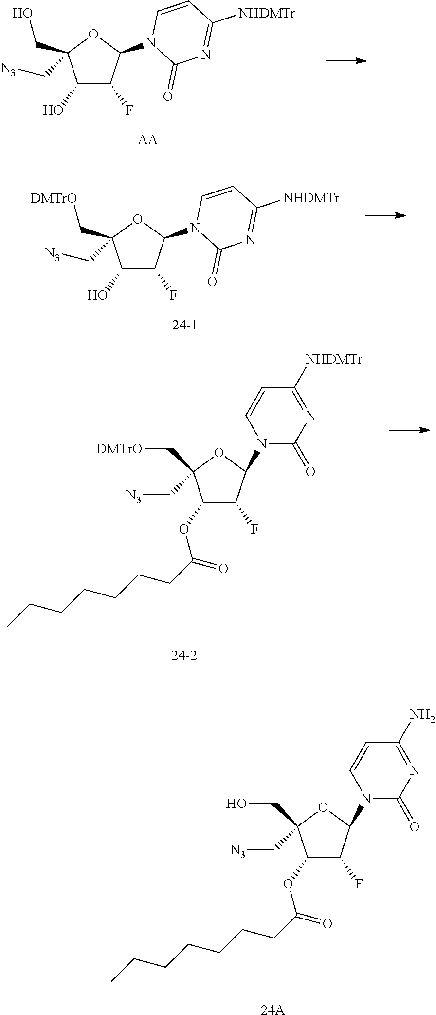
C1(OC(CCCCCCC)=O)C(F)C(N2C(=O)N=C(N)C=C2)OC1(CO)C[N3].[24A].C1(O)C(F)C(N2C(=O)N=C([NHDMTr])C=C2)OC1(C[N3])CO.[AA].C1(O)C(F)C(N2C(=O)N=C([NHDMTr])C=C2)OC1(C[N3])C[DMTrO].[24-1].C1(OC(CCCCCCC)=O)C(F)C(N2C(=O)N=C([NHDMTr])C=C2)OC1(C[DMTrO])C[N3].[24-2]
